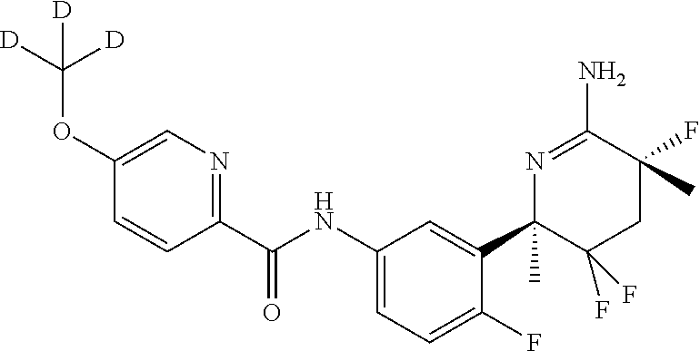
C1(NC(C2=NC=C(OC([D])([D])[D])C=C2)=O)=CC=C(F)C(C2(C)C(F)(F)CC(F)(C)C(N)=N2)=C1
